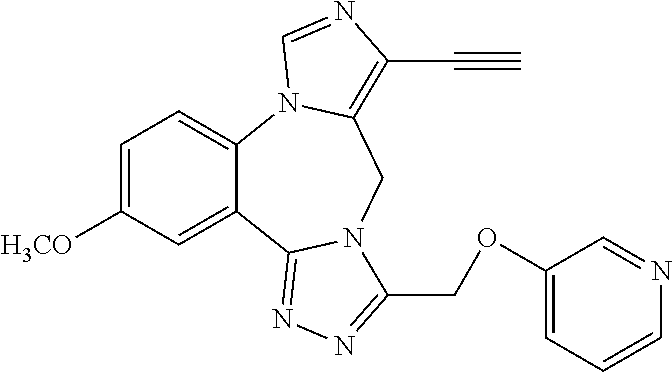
C1=C([H3CO])C=C2C(=C1)N1C(=C(C#C)N=C1)CN1C2=NN=C1COC1=CC=CN=C1
